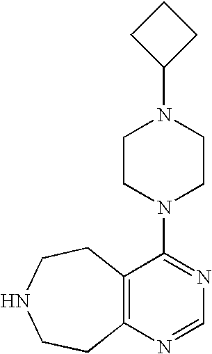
C1CC(N2CCN(C3=NC=NC4=C3CCNCC4)CC2)C1
